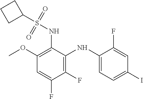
C1(NS(C2CCC2)(=O)=O)=C(OC)C=C(F)C(F)=C1NC1=CC=C(I)C=C1F
